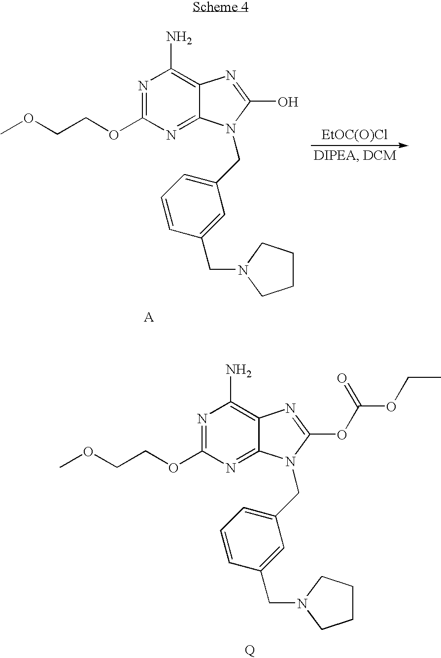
N1=C(OCCOC)N=C2C(=C1N)N=C(O)N2CC1=CC=CC(CN2CCCC2)=C1.[EtOC(O)Cl].N1=C(OCCOC)N=C2C(=C1N)N=C(OC(OCC)=O)N2CC1=CC=CC(CN2CCCC2)=C1.[Q]
